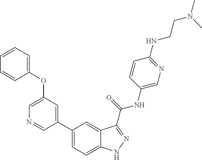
C1(OC2=CC=CC=C2)=CN=CC(C2=CC=C3C(=C2)C(C(NC2=CN=C(NCCN(C)C)C=C2)=O)=NN3)=C1
